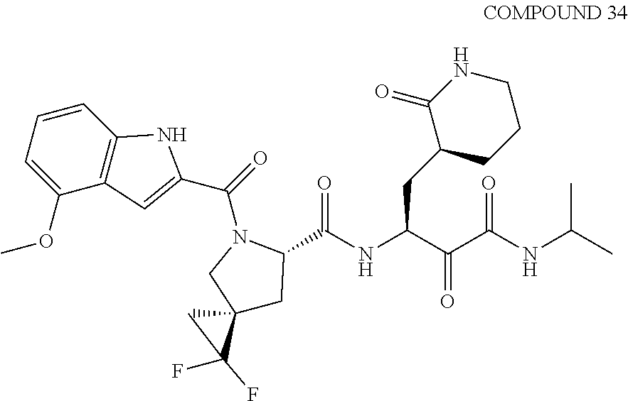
C1(OC)=CC=CC2=C1C=C(C(=O)N1CC3(CC1C(NC(C(C(NC(C)C)=O)=O)CC1CCCNC1=O)=O)CC3(F)F)N2
